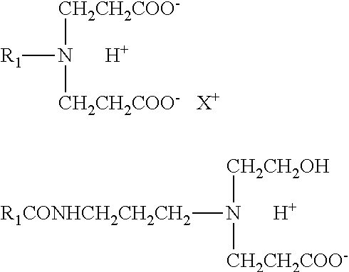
[R1CONHCH2CH2CH2]N([CH2CH2OH])[CH2CH2COO-].[H].[R1]N([CH2CH2COO-])[CH2CH2COO-].[H].[X+]
